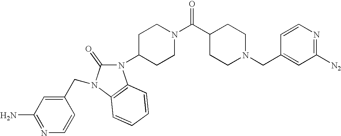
N1(C2CCN(C(=O)C3CCN(CC4=CC([N2])=NC=C4)CC3)CC2)C(=O)N(CC2=CC(N)=NC=C2)C2=C1C=CC=C2
